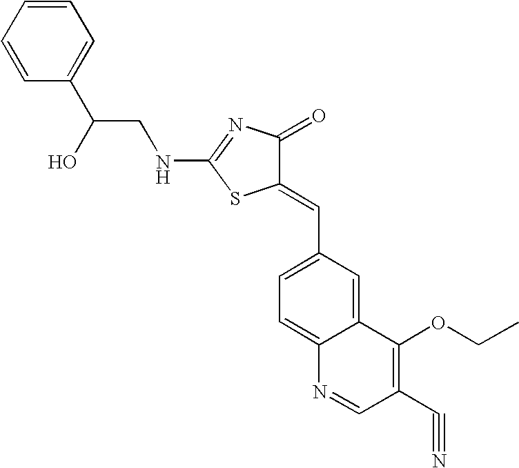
C1=CC(C(CNC2=NC(=O)C(=CC3=CC=C4C(=C3)C(OCC)=C(C#N)C=N4)S2)O)=CC=C1
